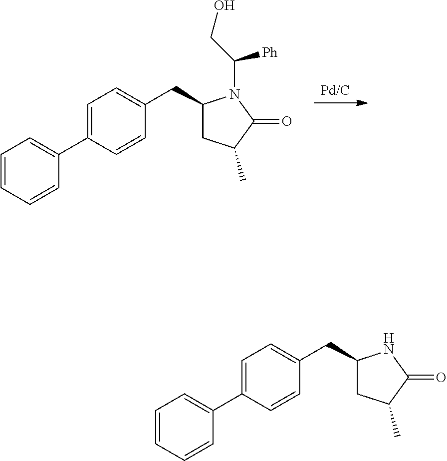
[Pd/C].C1(CC2=CC=C(C3=CC=CC=C3)C=C2)CC(C)C(=O)N1C(CO)[Ph].C1(CC2=CC=C(C3=CC=CC=C3)C=C2)CC(C)C(=O)N1
